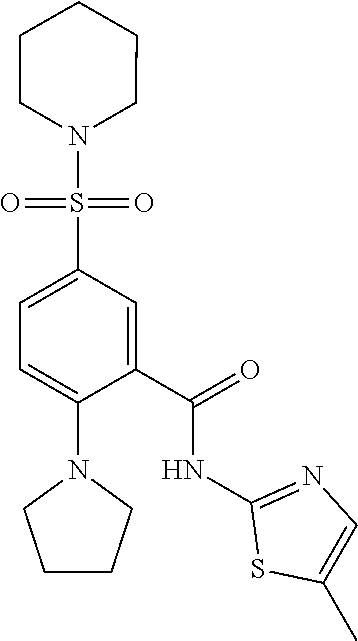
C1=C(S(N2CCCCC2)(=O)=O)C=C(C(=O)NC2=NC=C(C)S2)C(N2CCCC2)=C1
